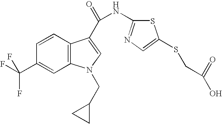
C1=CC2=C(C=C1C(F)(F)F)N(CC1CC1)C=C2C(=O)NC1=NC=C(SCC(=O)O)S1
